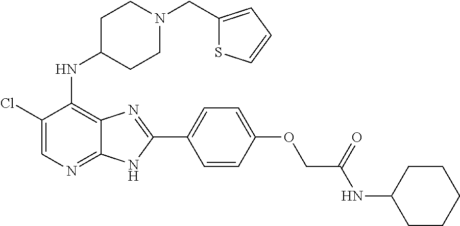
C1(Cl)=CN=C2C(=C1NC1CCN(CC3=CC=CS3)CC1)N=C(C1=CC=C(OCC(NC3CCCCC3)=O)C=C1)N2
